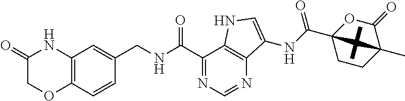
O=C1COC2=C(N1)C=C(CNC(C1=NC=NC3=C1NC=C3NC(=O)C13CCC(C)(C(=O)O1)C3(C)C)=O)C=C2
